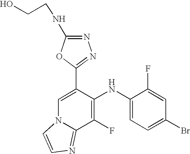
C1(F)=C(NC2=CC=C(Br)C=C2F)C(C2=NN=C(NCCO)O2)=CN2C1=NC=C2
